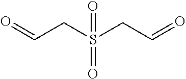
O=CCS(CC=O)(=O)=O
